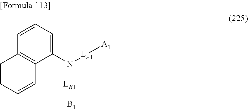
N([LB1][B1])([LA1][A1])C1=CC=CC2=C1C=CC=C2
